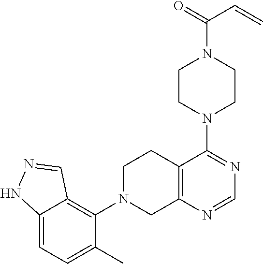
C12=C(N=CN=C1N1CCN(C(=O)C=C)CC1)CN(C1=C3C(=CC=C1C)NN=C3)CC2
